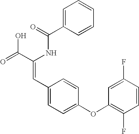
C(=O)(NC(C(=O)O)=CC1=CC=C(OC2=C(F)C=CC(F)=C2)C=C1)C1=CC=CC=C1
